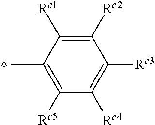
C1([Rc2])=C([Rc1])C(C)=C([Rc5])C([Rc4])=C1[Rc3]
